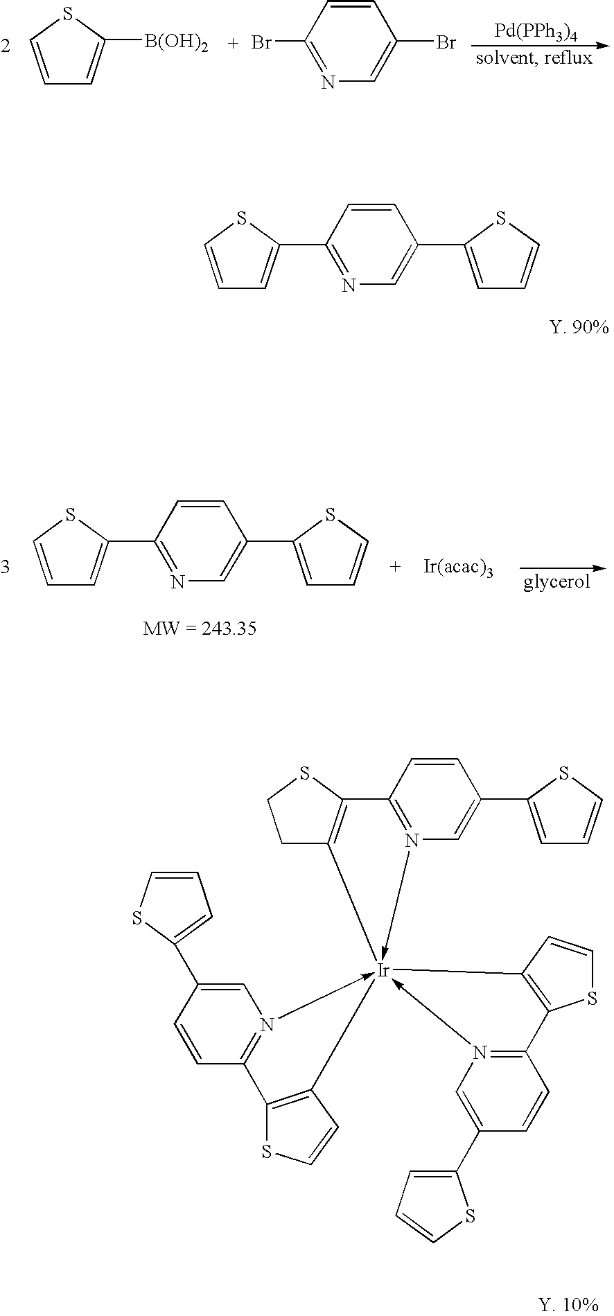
[Pd(PPh3)4].C1=CSC([B(OH)2])=C1.N1=C(Br)C=CC(Br)=C1.C1=CSC(C2=NC=C(C3=CC=CS3)C=C2)=C1.C1(C2=CC=CS2)=CN2->[Ir]34(-N5=C(C6=C3CCS6)C=CC(C3=CC=CS3)=C5)(-N3=C(C5=C4C=CS5)C=CC(C4=CC=CS4)=C3)C3=C(C=2C=C1)SC=C3.C1=CSC(C2=NC=C(C3=CC=CS3)C=C2)=C1.[MW = 243.35]
